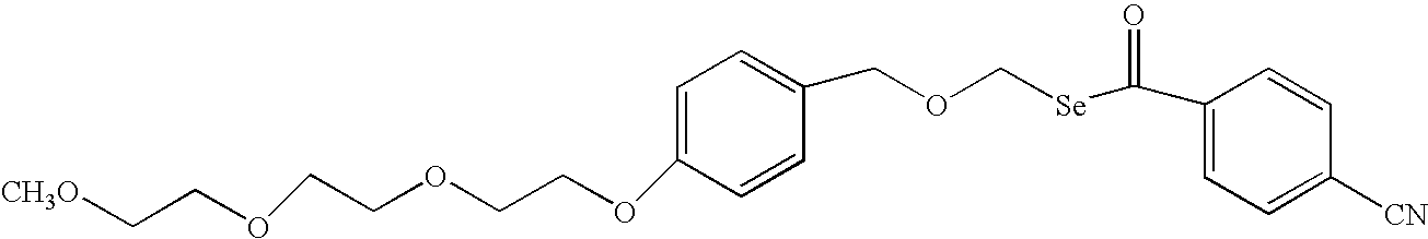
C1(C([Se]COCC2=CC=C(OCCOCCOCC[CH3O])C=C2)=O)=CC=C([CN])C=C1
